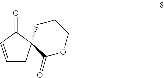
C1=CC(=O)C2(C1)C(=O)OCCC2
